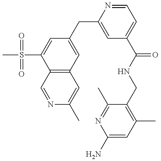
C12=C(C=C(CC3=CC(C(NCC4=C(C)C=C(N)N=C4C)=O)=CC=N3)C=C1S(C)(=O)=O)C=C(C)N=C2
